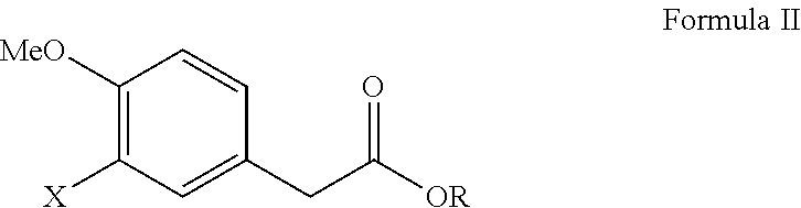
C1([MeO])=C([X])C=C(CC(=O)[OR])C=C1
